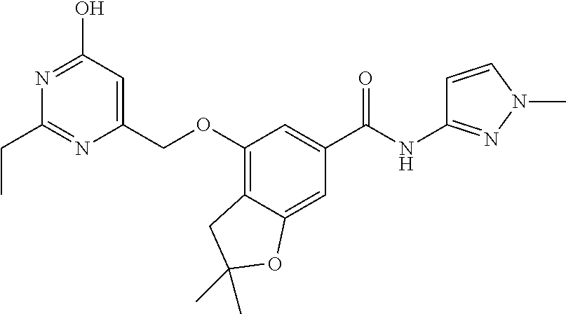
C(C1=NC(COC2=C3C(=CC(C(NC4=NN(C)C=C4)=O)=C2)OC(C)(C)C3)=CC(O)=N1)C
